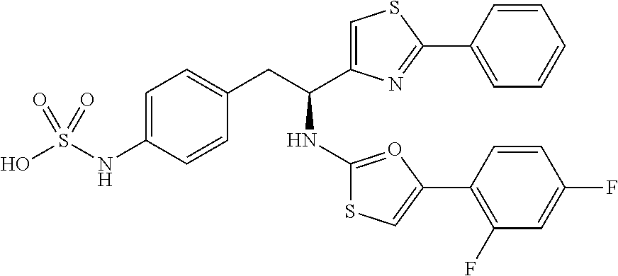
C1=C(NS(O)(=O)=O)C=CC(CC(NC2=OC(C3=C(F)C=C(F)C=C3)=CS2)C2=CSC(C3=CC=CC=C3)=N2)=C1
